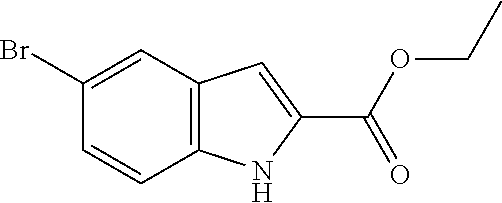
C1=CC2=C(C=C1Br)C=C(C(OCC)=O)N2
